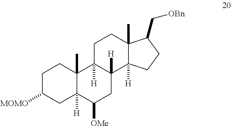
C1C([MOMO])CC2([H])C(C)(C1)C1([H])C([H])(CC2[OMe])C2([H])C(C)(CC1)C(C[OBn])CC2
